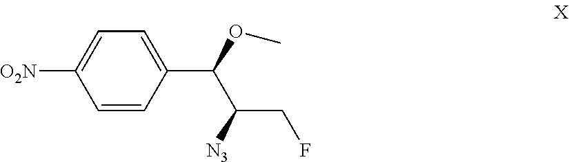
C1=CC(C(OC)C(CF)[N3])=CC=C1[O2N]
